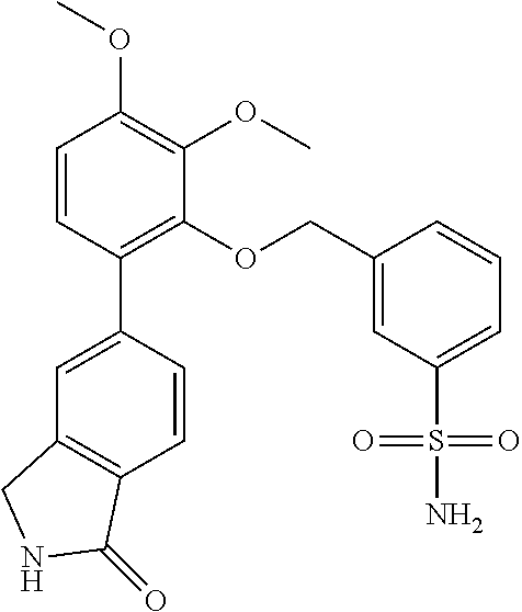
C1=CC(C2=CC3=C(C=C2)C(=O)NC3)=C(OCC2=CC(S(=O)(=O)N)=CC=C2)C(OC)=C1OC
